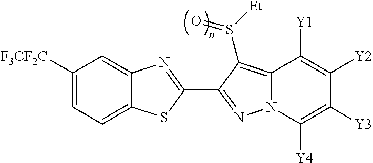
C12=CC=C([F3CF2C])C=C1N=C(C1=NN3C(=C1S([Et])=O)C([Y1])=C([Y2])C([Y3])=C3[Y4])S2
